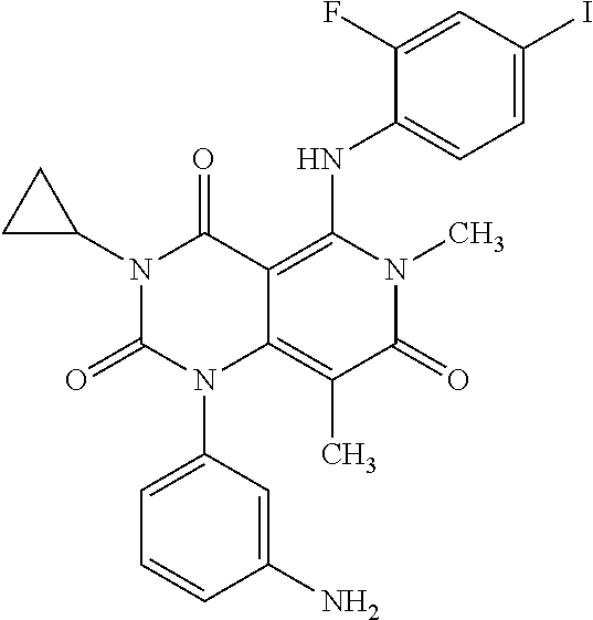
C1(N)=CC(N2C3=C(C)C(=O)N(C)C(NC4=CC=C(I)C=C4F)=C3C(=O)N(C3CC3)C2=O)=CC=C1
